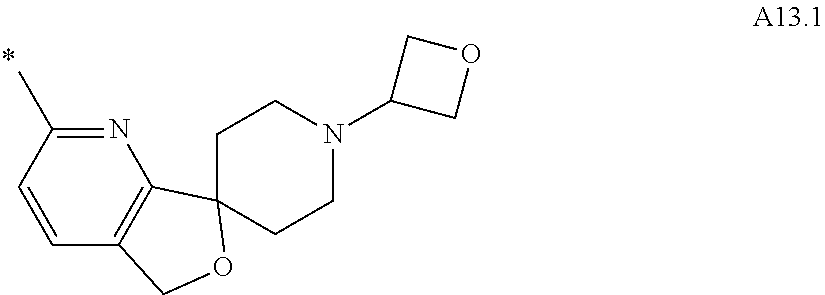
N1=C(C)C=CC2=C1C1(OC2)CCN(C2COC2)CC1
